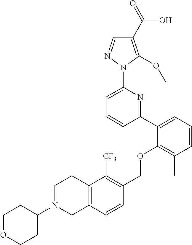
C1(C2=CC=CC(C)=C2OCC2=C([CF3])C3=C(C=C2)CN(C2CCOCC2)CC3)=NC(N2N=CC(C(=O)O)=C2OC)=CC=C1
